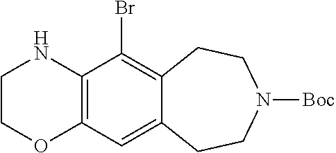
C1COC2=C(C(Br)=C3C(=C2)CCN([Boc])CC3)N1
